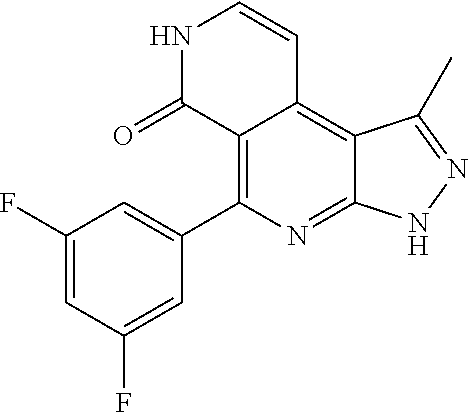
C1(F)=CC(F)=CC(C2=C3C(=C4C(=N2)NN=C4C)C=CNC3=O)=C1
